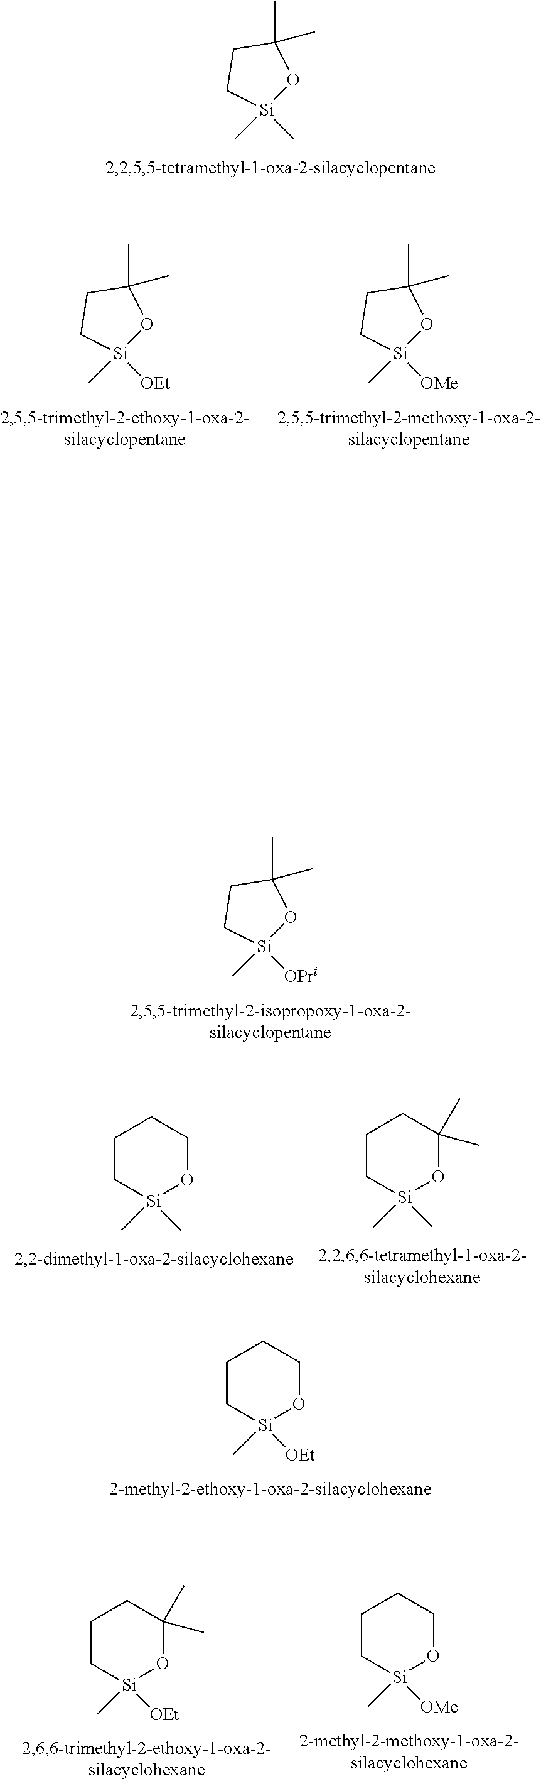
C1C[Si](C)(C)OC1(C)C.C1C[Si](C)([OPri])OC1(C)C.C1[Si](C)(C)OCCC1.C1[Si](C)(C)OC(C)(C)CC1.C1[Si](C)([OEt])OCCC1.C1[Si](C)([OEt])OC(C)(C)CC1.C1[Si](C)([OMe])OCCC1.C1C[Si](C)([OEt])OC1(C)C.C1C[Si](C)([OMe])OC1(C)C
